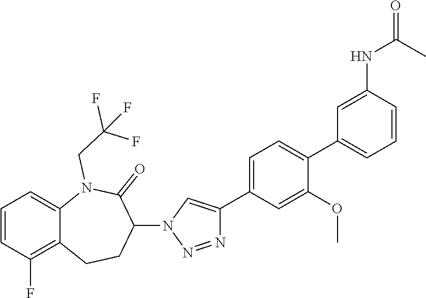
C1=C2C(=C(F)C=C1)CCC(N1C=C(C3=CC=C(C4=CC=CC(NC(=O)C)=C4)C(OC)=C3)N=N1)C(=O)N2CC(F)(F)F
